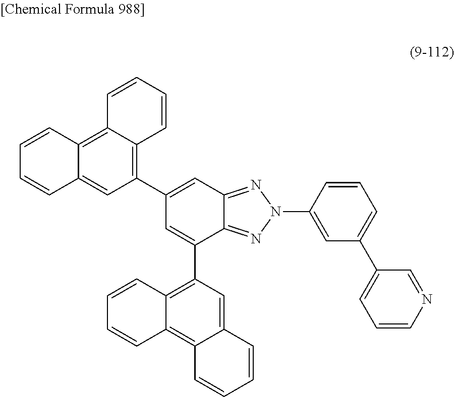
C1(C2=CC3=NN(C4=CC(C5=CC=CN=C5)=CC=C4)N=C3C(C3=C4C(=C5C(=C3)C=CC=C5)C=CC=C4)=C2)=C2C(=C3C(=C1)C=CC=C3)C=CC=C2
